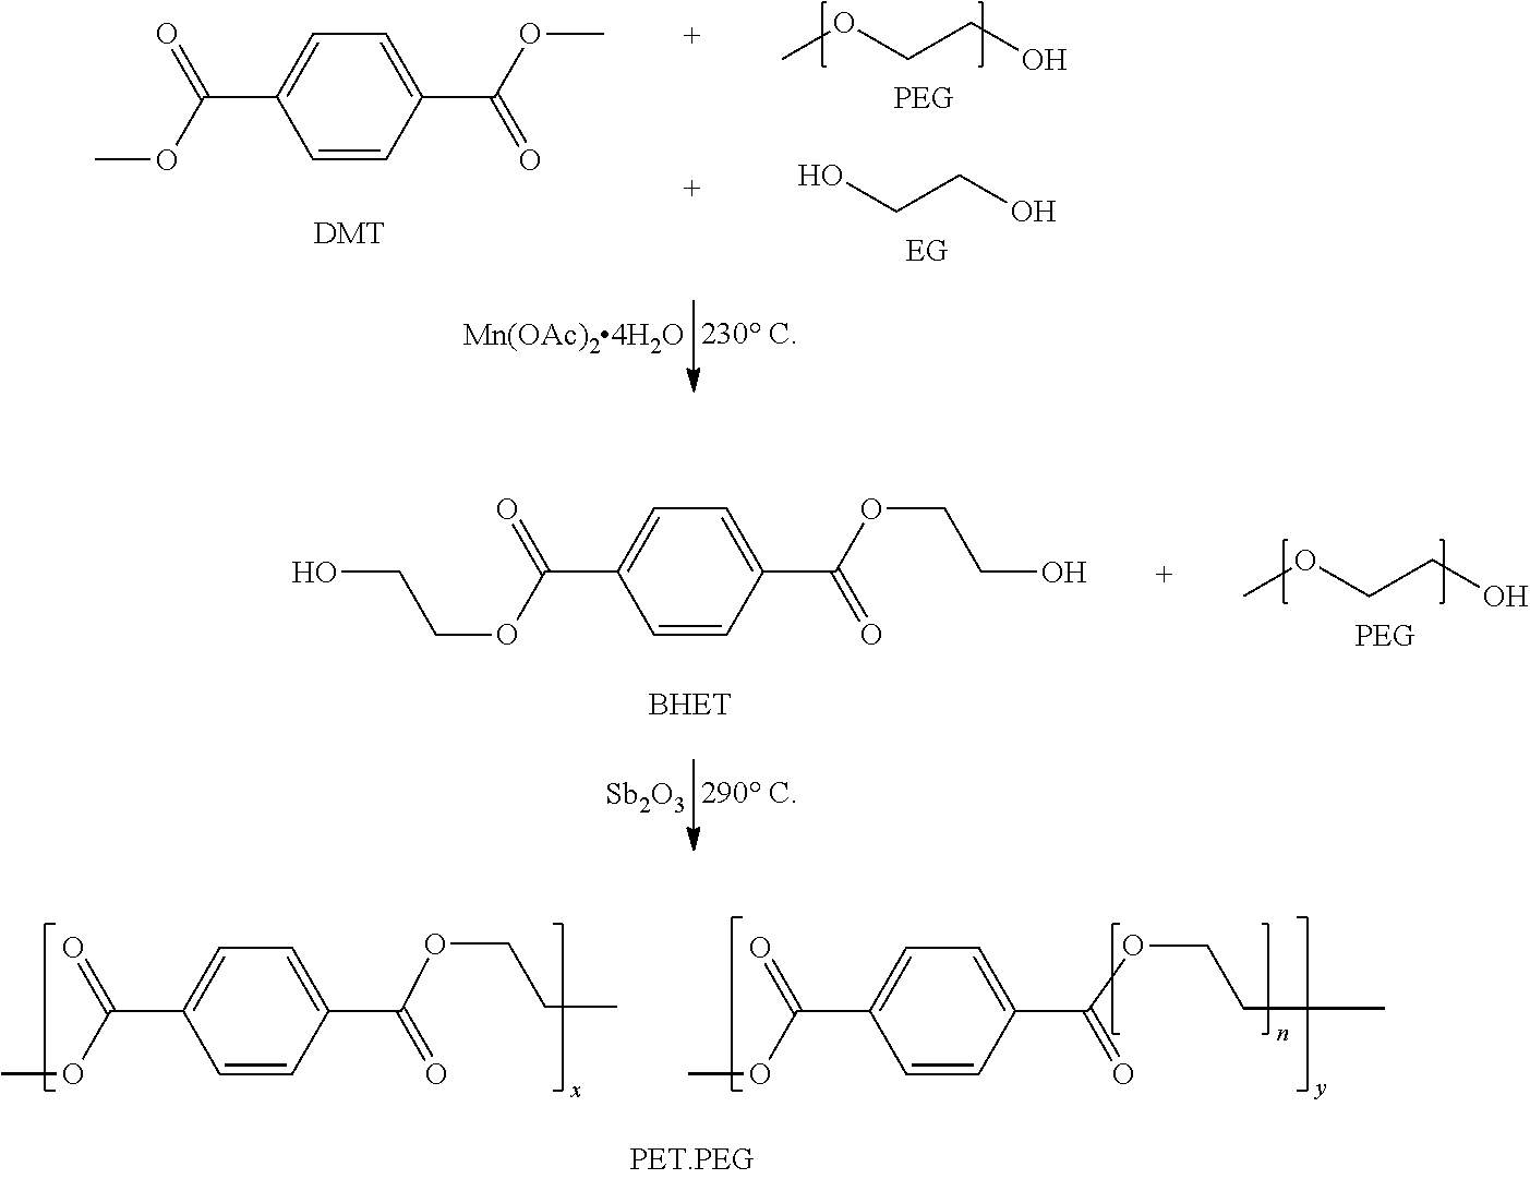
C1=CC(C(OCCO)=O)=CC=C1C(OCCO)=O.COCCO.[Sb2O3].[290 C].C1=CC(C(OCCC)=O)=CC=C1C(OC)=O.C1=CC(C(OCCC)=O)=CC=C1C(OC)=O.C1=CC(C(OC)=O)=CC=C1C(OC)=O.[DMT].COCCO.OCCO.[Mn(OAc)24H2O].[230 C]
